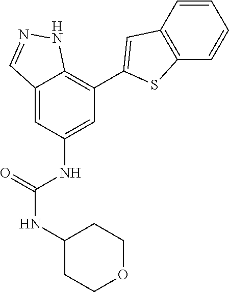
C12=CC(NC(NC3CCOCC3)=O)=CC(C3=CC4=C(S3)C=CC=C4)=C1NN=C2
